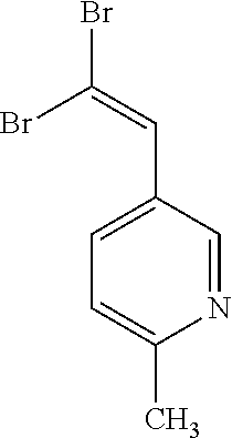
C1(C=C(Br)Br)=CC=C(C)N=C1
